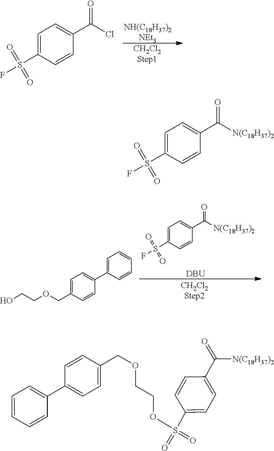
[CH2Cl2Step1].C1=C(S(=O)(=O)F)C=CC(C(Cl)=O)=C1.C1=C(S(=O)(=O)F)C=CC(C([N(C18H37)2])=O)=C1.[DBU].C1=C(C2=CC=C(COCCO)C=C2)C=CC=C1.C1=C(S(=O)(=O)F)C=CC(C([N(C18H37)2])=O)=C1.C1=CC(COCCOS(C2=CC=C(C(=O)[N(C18H37)2])C=C2)(=O)=O)=CC=C1C1=CC=CC=C1
